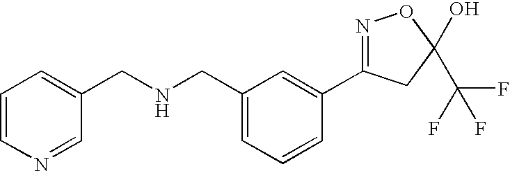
C1=C(CNCC2=CC=CN=C2)C=C(C2=NOC(C(F)(F)F)(O)C2)C=C1
